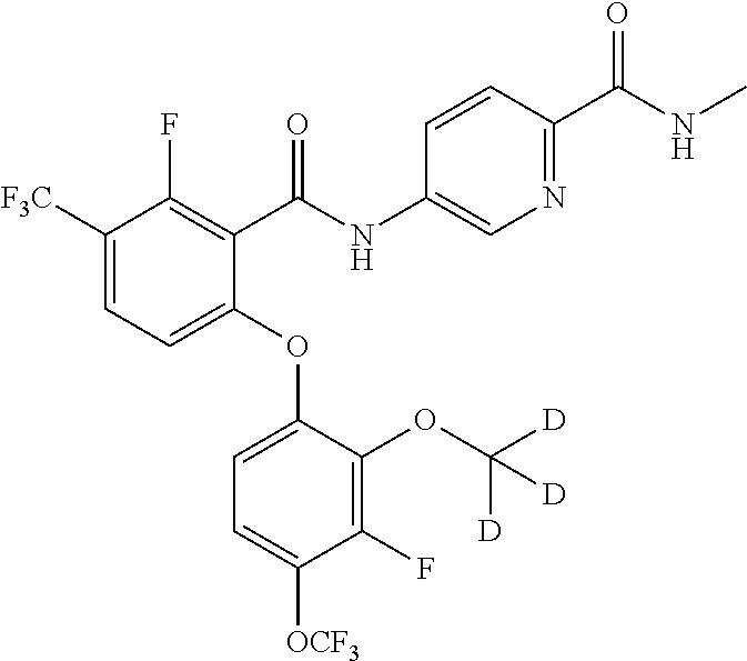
C1([F3C])=CC=C(OC2=CC=C([OCF3])C(F)=C2OC([D])([D])[D])C(C(NC2=CN=C(C(NC)=O)C=C2)=O)=C1F
